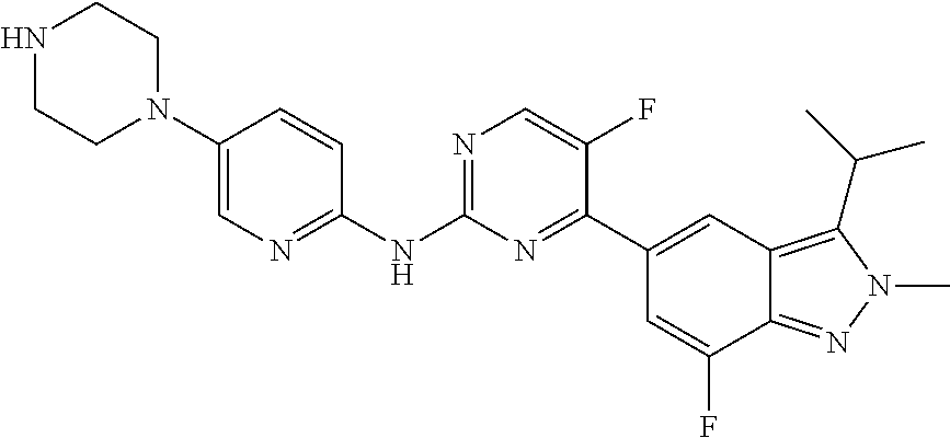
N1CCN(C2=CN=C(NC3=NC=C(F)C(C4=CC5=C(C(C)C)N(C)N=C5C(F)=C4)=N3)C=C2)CC1
